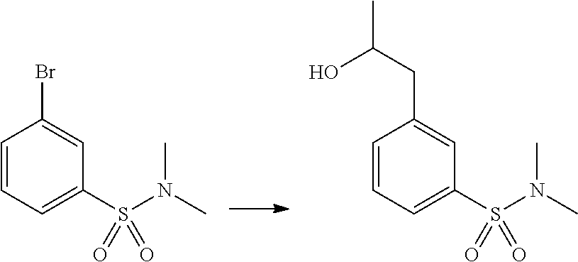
C1=CC=C(S(N(C)C)(=O)=O)C=C1Br.C1=CC=C(S(N(C)C)(=O)=O)C=C1CC(O)C
